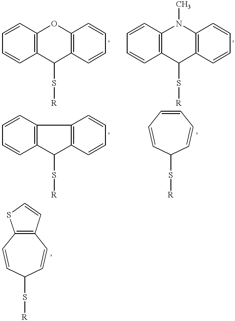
C12=C(C=CC=C1)OC1=C(C2S[R])C=CC=C1.C12=C(C=CC=C1)N(C)C1=C(C2S[R])C=CC=C1.C12=C(C=CC=C1)C1=C(C2S[R])C=CC=C1.S([R])C1C=CC=CC=C1.S([R])C1C=CC2=C(C=C1)C=CS2
